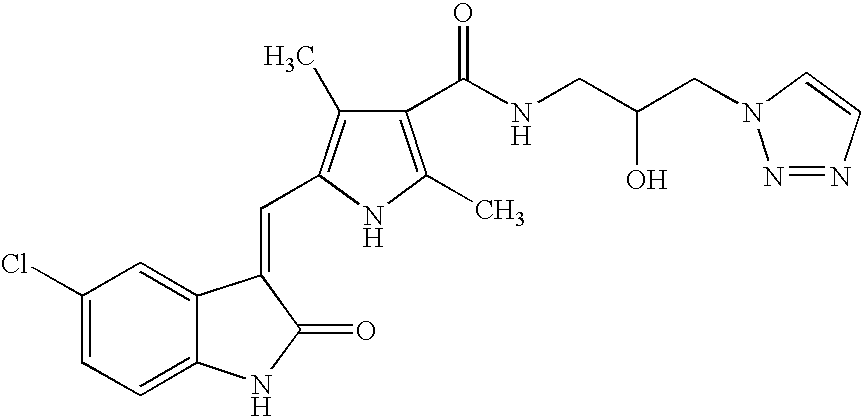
C1(Cl)=CC=C2C(=C1)C(=CC1=C(C)C(C(NCC(CN3N=NC=C3)O)=O)=C(C)N1)C(=O)N2
